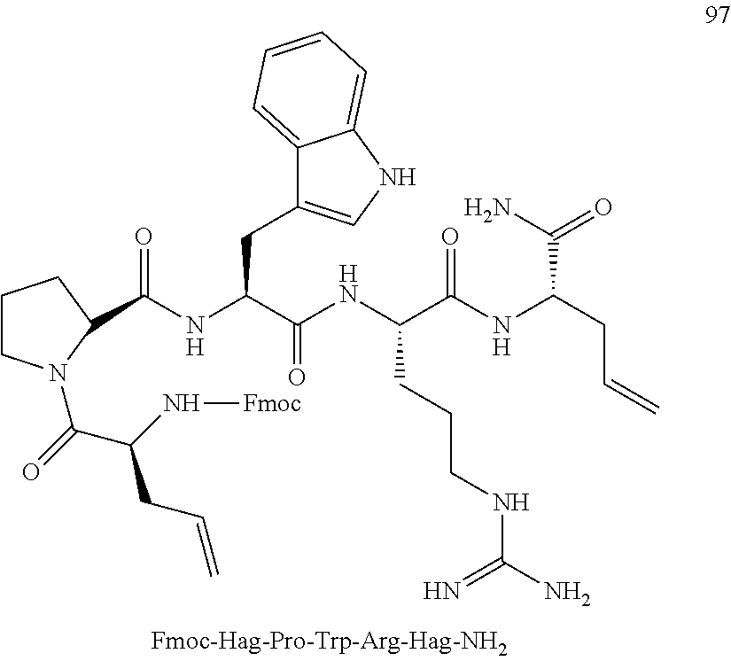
C12=CC=CC=C1NC=C2CC(NC(=O)C1N(C(=O)C(N[Fmoc])CC=C)CCC1)C(NC(C(NC(CC=C)C(N)=O)=O)CCCNC(N)=N)=O
